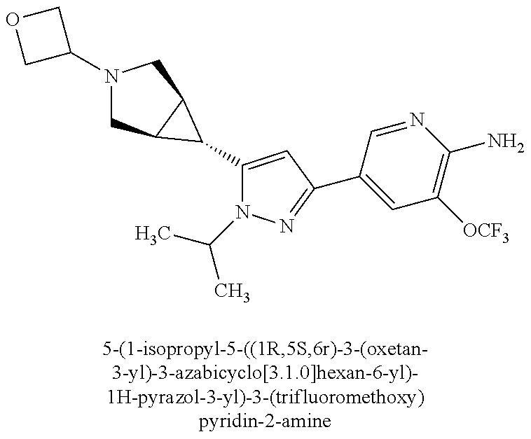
N1(C2COC2)CC2C(C1)C2C1=CC(C2=CC([OCF3])=C(N)N=C2)=NN1C(C)C
